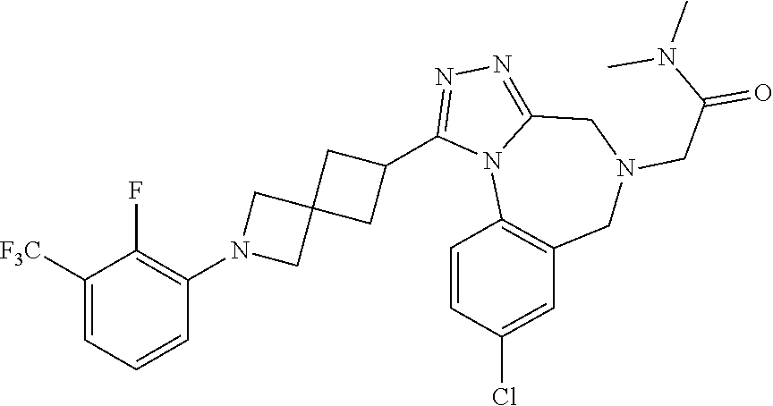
C1([F3C])=CC=CC(N2CC3(C2)CC(C2=NN=C4N2C2=C(CN(CC(=O)N(C)C)C4)C=C(Cl)C=C2)C3)=C1F
